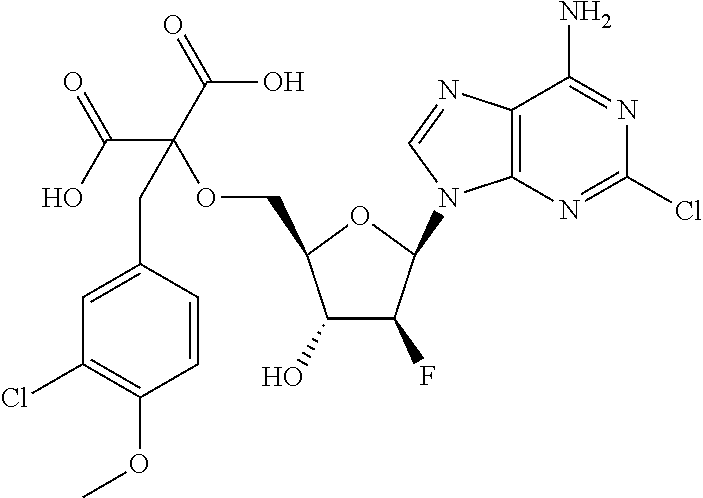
C1(O)C(F)C(N2C3=C(N=C2)C(N)=NC(Cl)=N3)OC1COC(C(O)=O)(C(=O)O)CC1=CC(Cl)=C(OC)C=C1
